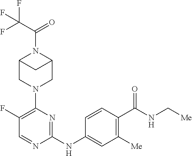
C1(F)=C(N2CC3N(C(=O)C(F)(F)F)C(C2)C3)N=C(NC2=CC([Me])=C(C(NC[Me])=O)C=C2)N=C1
